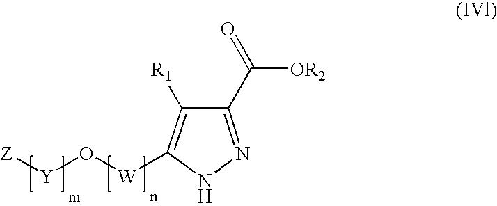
C1(C(=O)[OR2])=NNC([W]O[Y][Z])=C1[R1]
